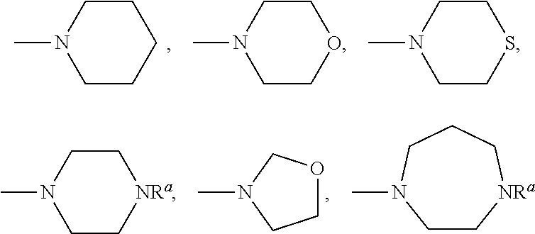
CN1CCCCC1.CN1CCOCC1.CN1CCSCC1.CN1CCOC1.CN1CC[NRa]CC1.CN1CC[NRa]CCC1
